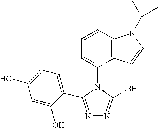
C1=CC2=C(C(N3C(S)=NN=C3C3=CC=C(O)C=C3O)=C1)C=CN2C(C)C
